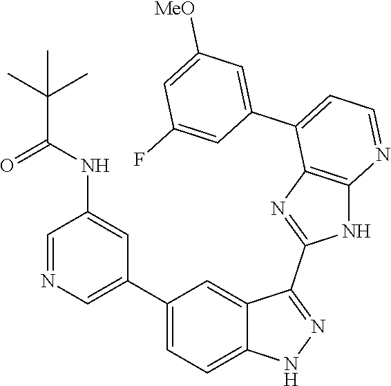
C1=NC=C(C2=CC=C3C(=C2)C(C2=NC4=C(N2)N=CC=C4C2=CC([MeO])=CC(F)=C2)=NN3)C=C1NC(C(C)(C)C)=O
